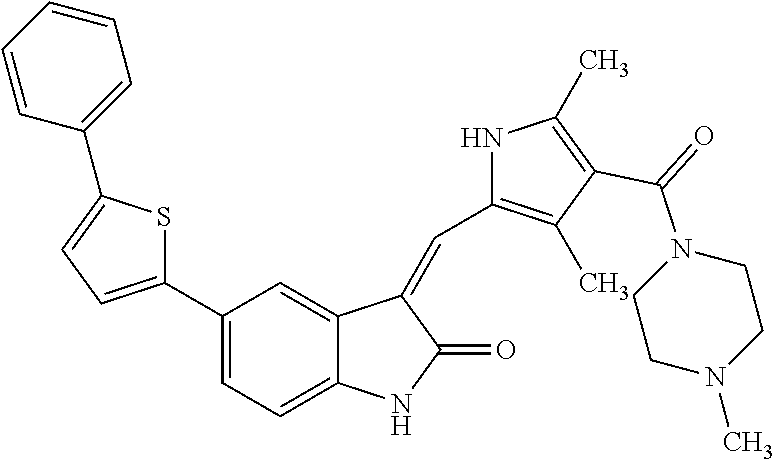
C1(C2=CC=C(C3=CC=CC=C3)S2)=CC=C2C(=C1)C(=CC1=C(C)C(C(N3CCN(C)CC3)=O)=C(C)N1)C(=O)N2
